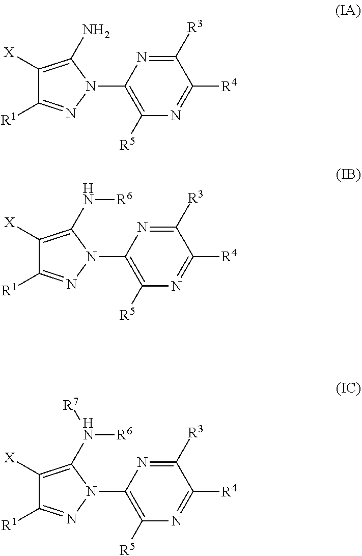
C1([X])=C(N)N(C2=C([R5])N=C([R4])C([R3])=N2)N=C1[R1].C1([X])=C(N[R6])N(C2=C([R5])N=C([R4])C([R3])=N2)N=C1[R1].C1([X])=C(N([R6])[R7])N(C2=C([R5])N=C([R4])C([R3])=N2)N=C1[R1]
